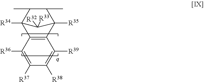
C1([R36])=C([R37])C([R38])=C([R39])C2=C1C1([R34])C(C)C(C)C2([R35])C1([R32])[R33]
